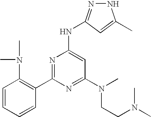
N1N=C(NC2=CC(N(CCN(C)C)C)=NC(C3=C(N(C)C)C=CC=C3)=N2)C=C1C
